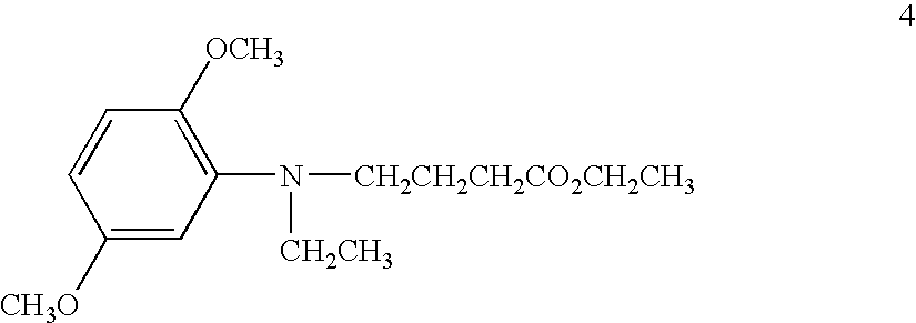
C1([CH3O])=CC(N([CH2CH2CH2CO2CH2CH3])[CH2CH3])=C([OCH3])C=C1
